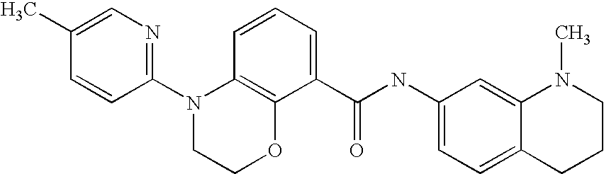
C1(N2CCOC3=C2C=CC=C3C(NC2=CC=C3C(=C2)N(C)CCC3)=O)=NC=C(C)C=C1
